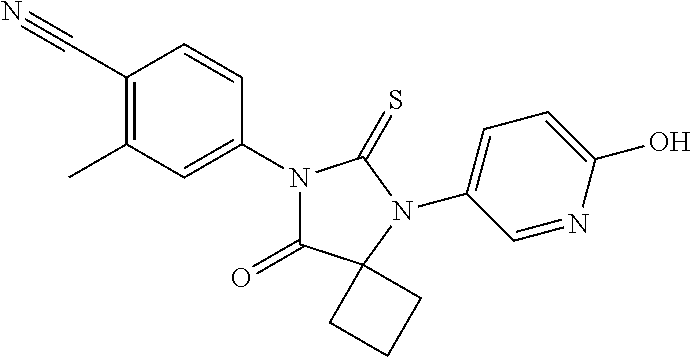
C1=C(N2C(=O)C3(N(C4=CC=C(O)N=C4)C2=S)CCC3)C=CC(C#N)=C1C
